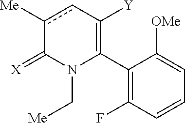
C1(C2=C([Y])cc([Me])C(=[X])N2C[Me])=C(F)C=CC=C1[OMe]
